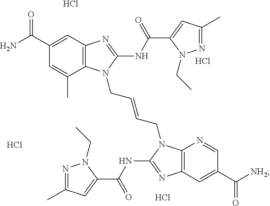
C12=C(N=C(NC(C3=CC(C)=NN3CC)=O)N1CC=CCN1C3=C(N=C1NC(C1=CC(C)=NN1CC)=O)C=C(C([NH2])=O)C=N3)C=C(C(N)=O)C=C2C.Cl.Cl.Cl.Cl
